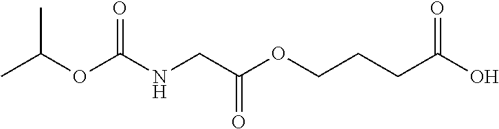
CC(OC(NCC(OCCCC(O)=O)=O)=O)C
